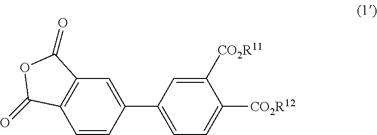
C1=C(C2=CC=C([CO2R12])C([CO2R11])=C2)C=CC2=C1C(=O)OC2=O
